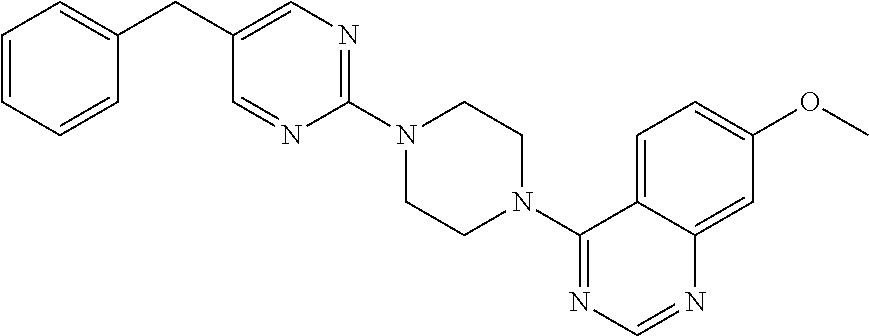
C1=CC=CC(CC2=CN=C(N3CCN(C4=NC=NC5=CC(OC)=CC=C45)CC3)N=C2)=C1
